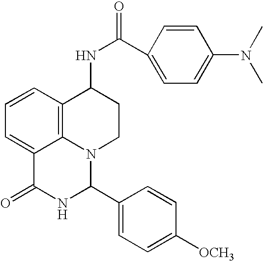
C1=CC2=C3C(=C1)C(=O)NC(C1=CC=C([OCH3])C=C1)N3CCC2NC(C1=CC=C(N(C)C)C=C1)=O
